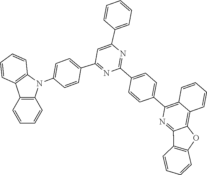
C1=CC(C2=CC(C3=CC=C(N4C5=C(C=CC=C5)C5=C4C=CC=C5)C=C3)=NC(C3=CC=C(C4=C5C=CC=CC5=C5C(=N4)C4=C(O5)C=CC=C4)C=C3)=N2)=CC=C1
